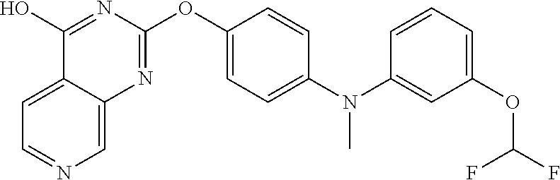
C12=CC=NC=C1N=C(OC1=CC=C(N(C3=CC(OC(F)F)=CC=C3)C)C=C1)N=C2O
